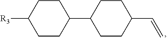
[R3]C1CCC(C2CCC(C=C)CC2)CC1
